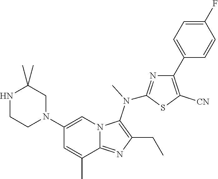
N1(C2=CN3C(=NC(CC)=C3N(C)C3=NC(C4=CC=C(F)C=C4)=C([CN])S3)C(C)=C2)CC(C)(C)NCC1
